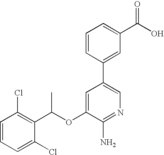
C1=CC(Cl)=C(C(OC2=CC(C3=CC(C(O)=O)=CC=C3)=CN=C2N)C)C(Cl)=C1
